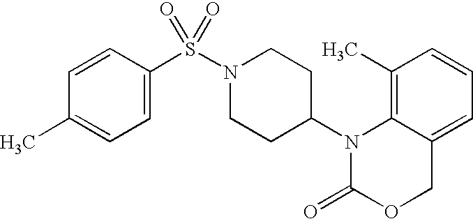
C1(C)=C2C(=CC=C1)COC(=O)N2C1CCN(S(=O)(=O)C2=CC=C(C)C=C2)CC1
